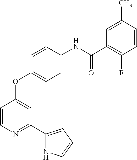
C1=CN=C(C2=CC=CN2)C=C1OC1=CC=C(NC(=O)C2=C(F)C=CC(C)=C2)C=C1
